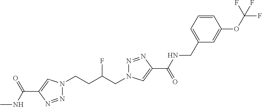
N1(CCC(CN2N=NC(C(=O)NCC3=CC=CC(OC(F)(F)F)=C3)=C2)F)N=NC(C(NC)=O)=C1
